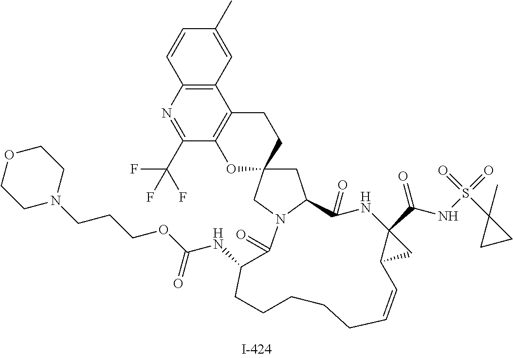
C1=CC2=C(C=C1C)C1=C(C(C(F)(F)F)=N2)OC2(CC1)CC1N(C2)C(=O)C(NC(OCCCN2CCOCC2)=O)CCCCCC=CC2C(C(NS(C3(C)CC3)(=O)=O)=O)(C2)NC1=O
